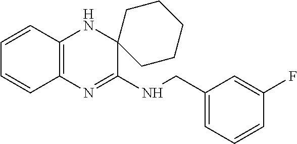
C1=CC2=C(C=C1)N=C(NCC1=CC=CC(F)=C1)C1(N2)CCCCC1
